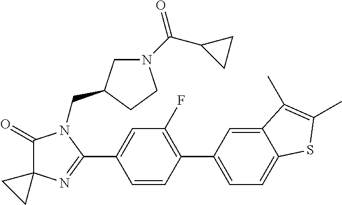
C1(=O)C2(N=C(C3=CC(F)=C(C4=CC=C5C(=C4)C(C)=C(C)S5)C=C3)N1CC1CN(C(C3CC3)=O)CC1)CC2
